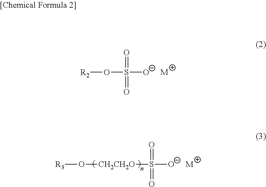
[R2]OS([O-])(=O)=O.[M].[M].[CH2CH2O](S([O-])(=O)=O)O[R3]
